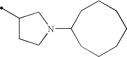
C1(C)CCN(C2CCCCCCC2)C1
